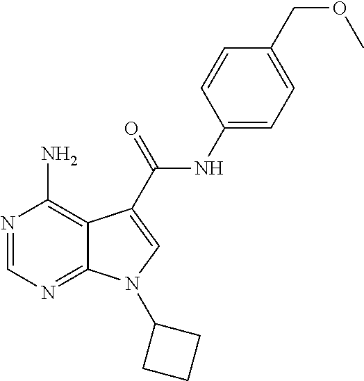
N1=CN=C2C(=C1N)C(C(NC1=CC=C(COC)C=C1)=O)=CN2C1CCC1
